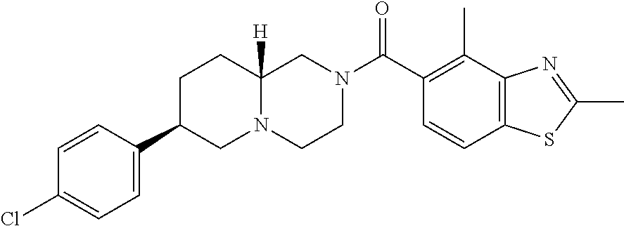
C12=C(C(C)=C(C(N3CCN4C([H])(C3)CCC(C3=CC=C(Cl)C=C3)C4)=O)C=C1)N=C(C)S2
